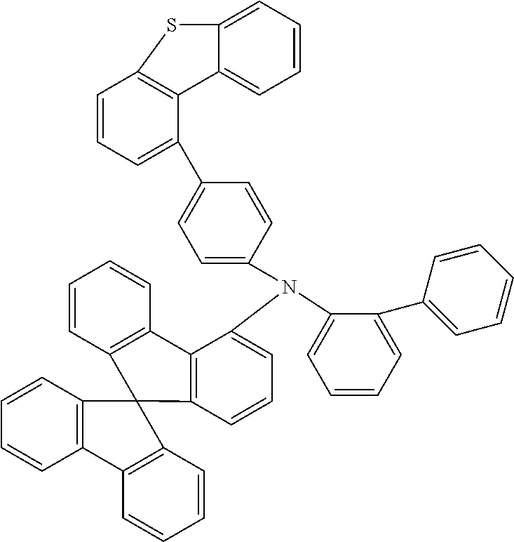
C1=CC=C(N(C2=CC=CC3=C2C2=C(C=CC=C2)C32C3=C(C=CC=C3)C3=C2C=CC=C3)C2=CC=C(C3=CC=CC4=C3C3=CC=CC=C3S4)C=C2)C(C2=CC=CC=C2)=C1
